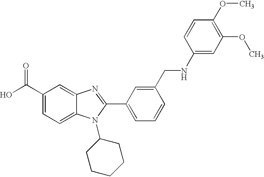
OC(C1=CC=C2C(=C1)N=C(C1=CC=CC(CNC3=CC(OC)=C(OC)C=C3)=C1)N2C1CCCCC1)=O
